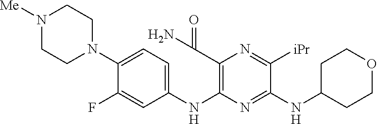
C1(N2CCN([Me])CC2)=CC=C(NC2=C(C(N)=O)N=C([iPr])C(NC3CCOCC3)=N2)C=C1F
